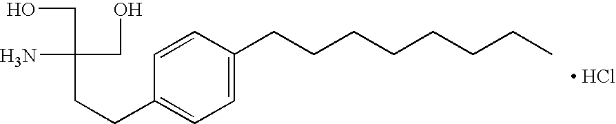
OCC(CCC1=CC=C(CCCCCCCC)C=C1)(CO)N.[ HCl]
